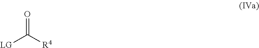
[LG]C([R4])=O
